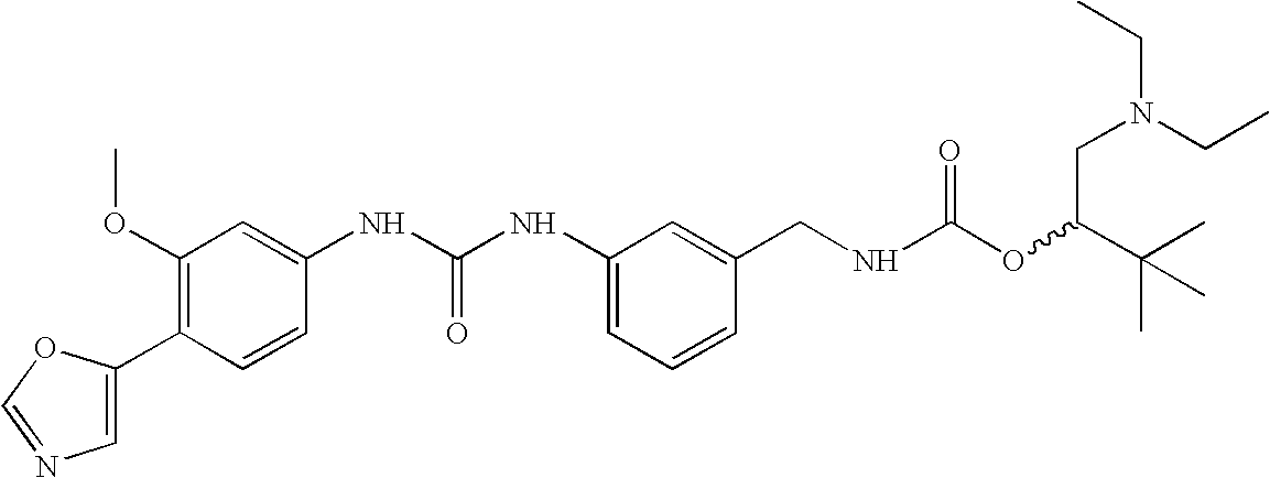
C1=C(C2=C(OC)C=C(NC(NC3=CC=CC(CNC(OC(C(C)(C)C)CN(CC)CC)=O)=C3)=O)C=C2)OC=N1
